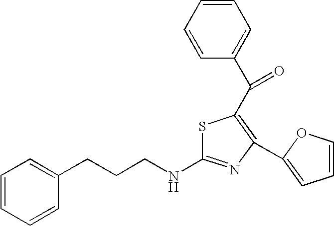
S1C(NCCCC2=CC=CC=C2)=NC(C2=CC=CO2)=C1C(C1=CC=CC=C1)=O
